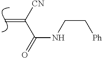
C=C([CN])C(=O)NCC[Ph]
